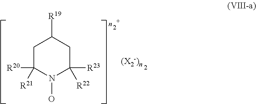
C1C([R20])([R21])N(O)C([R23])([R22])CC1[R19]
